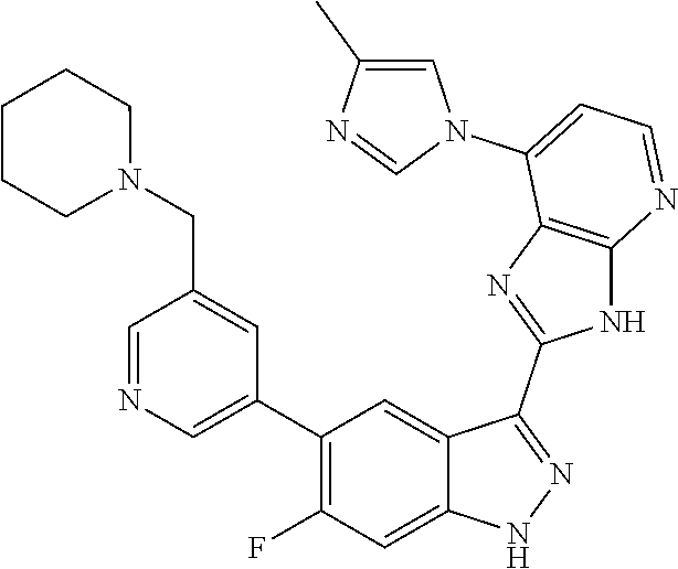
C1=NC=C(C2=C(F)C=C3C(=C2)C(C2=NC4=C(N2)N=CC=C4N2C=C(C)N=C2)=NN3)C=C1CN1CCCCC1
